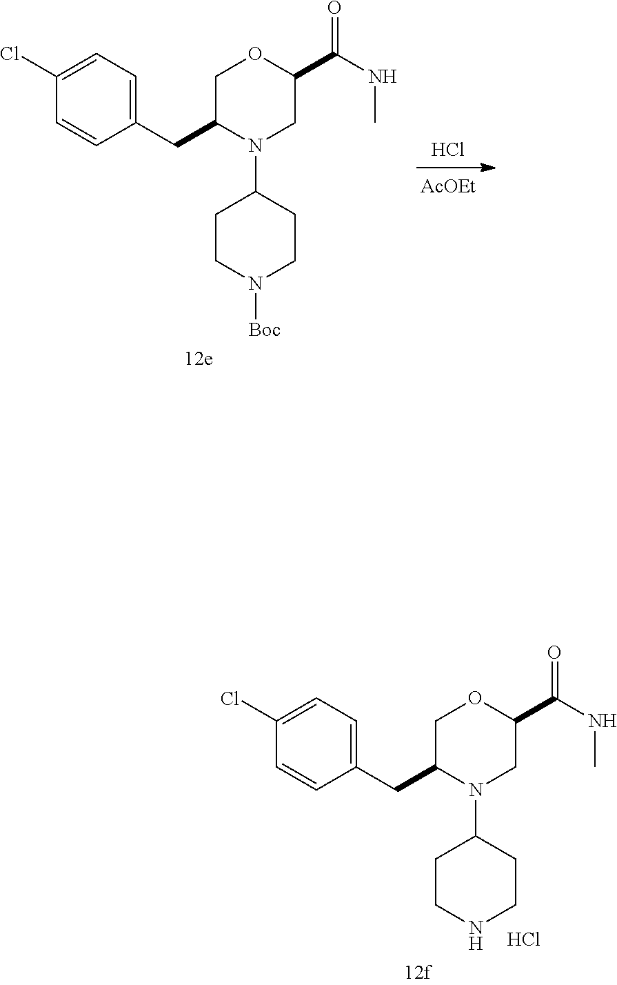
Cl.[AcOEt].C1(CC2COC(C(NC)=O)CN2C2CCN([Boc])CC2)=CC=C(Cl)C=C1.C1(CC2COC(C(NC)=O)CN2C2CCNCC2)=CC=C(Cl)C=C1.Cl
